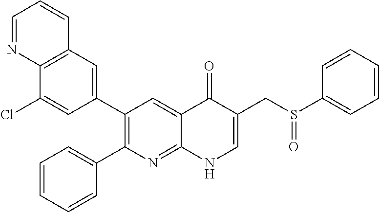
C12=C(C=C(C3=C(C4=CC=CC=C4)N=C4C(=C3)C(=O)C(CS(C3=CC=CC=C3)=O)=CN4)C=C1Cl)C=CC=N2
